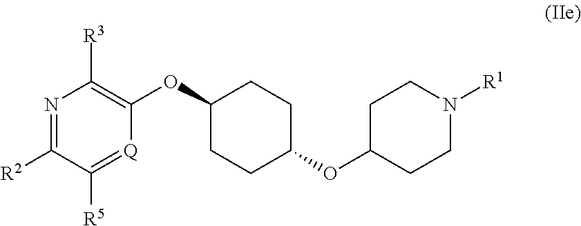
N1=C([R2])C([R5])=[Q]C(OC2CCC(OC3CCN([R1])CC3)CC2)=C1[R3]
